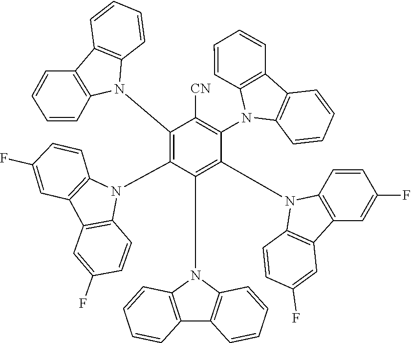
C1(N2C3=C(C4=C2C=CC=C4)C=CC=C3)=C(N2C3=C(C4=C2C=CC(F)=C4)C=C(F)C=C3)C(N2C3=C(C4=C2C=CC=C4)C=CC=C3)=C(N2C3=C(C4=C2C=CC(F)=C4)C=C(F)C=C3)C(N2C3=C(C4=C2C=CC=C4)C=CC=C3)=C1[CN]
